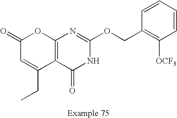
C12=C(C(=O)NC(OCC3=C([OCF3])C=CC=C3)=N1)C(CC)=CC(=O)O2
